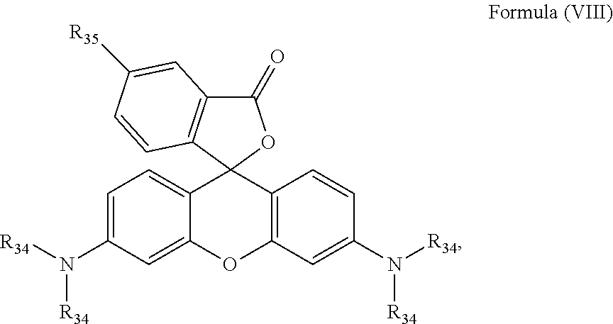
C1(=O)C2=C(C3(O1)C1=CC=C(N([R34])[R34])C=C1OC1=C3C=CC(N([R34])[R34])=C1)C=CC([R35])=C2
